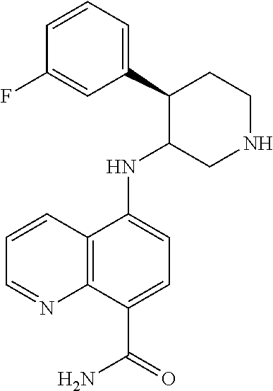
C12=C(C(C(=O)N)=CC=C1NC1CNCCC1C1=CC=CC(F)=C1)N=CC=C2
